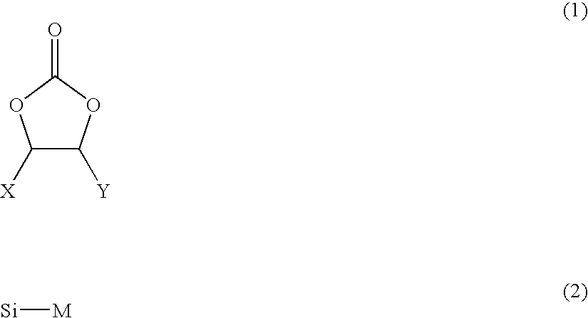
C1([X])C([Y])OC(=O)O1.[Si][M]
